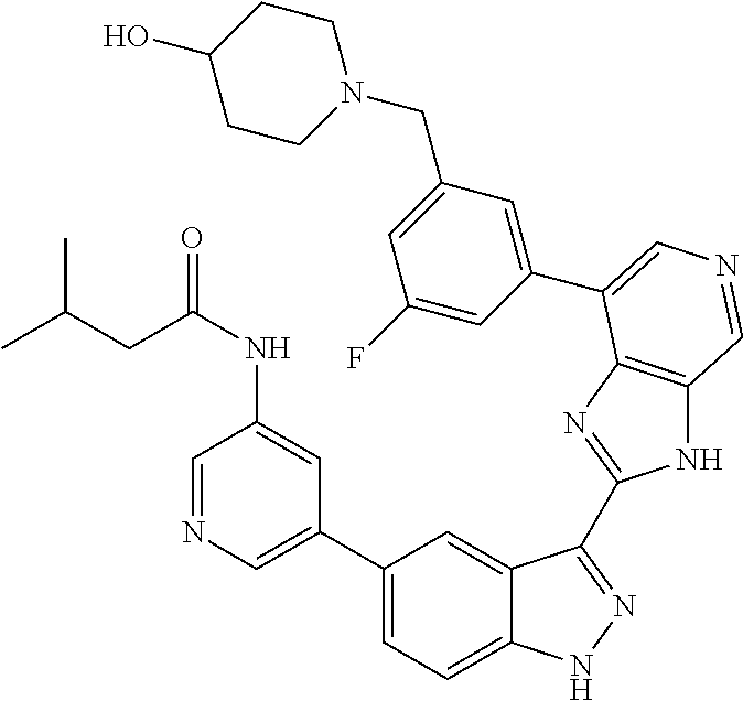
C1(C2=CN=CC(NC(=O)CC(C)C)=C2)=CC=C2C(=C1)C(C1=NC3=C(N1)C=NC=C3C1=CC(CN3CCC(O)CC3)=CC(F)=C1)=NN2
